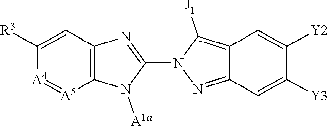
C12=C(N=C(N3N=C4C(=C3[J1])C=C([Y2])C([Y3])=C4)N1[A1a])C=C([R3])[A4]=[A5]2
